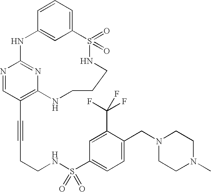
C1=CC=C2C=C1NC1=NC(=C(C#CCCNS(C3=CC=C(CN4CCN(C)CC4)C(C(F)(F)F)=C3)(=O)=O)C=N1)NCCCNS2(=O)=O
